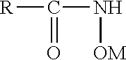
[R]C(=O)N[OM]
